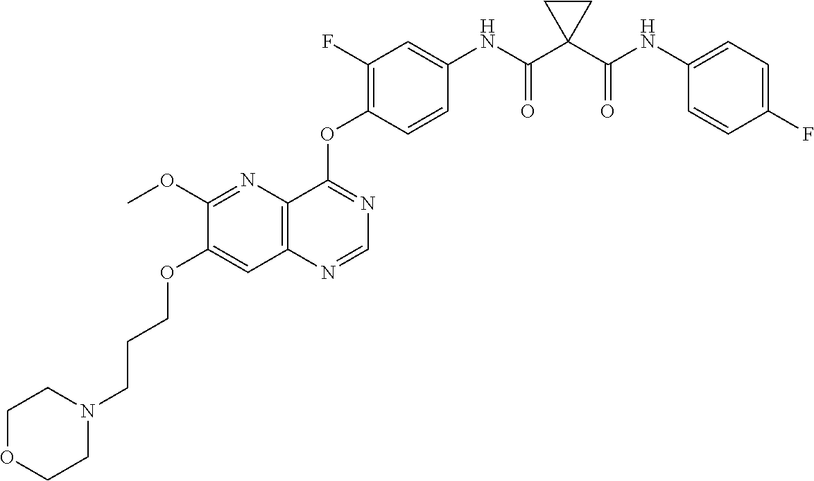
C1(OC)=NC2=C(C=C1OCCCN1CCOCC1)N=CN=C2OC1=C(F)C=C(NC(C2(C(NC3=CC=C(F)C=C3)=O)CC2)=O)C=C1
